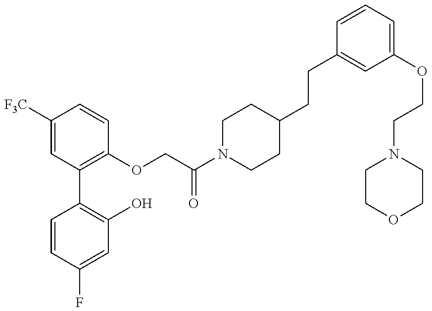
C1=CC(F)=CC(O)=C1C1=C(OCC(N2CCC(CCC3=CC(OCCN4CCOCC4)=CC=C3)CC2)=O)C=CC([F3C])=C1
